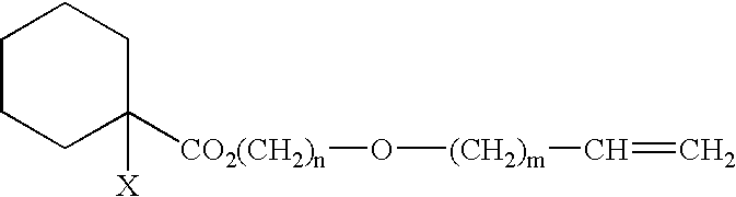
C1CCC([X])([CO2(CH2)n]O[(CH2)m]C=C)CC1
